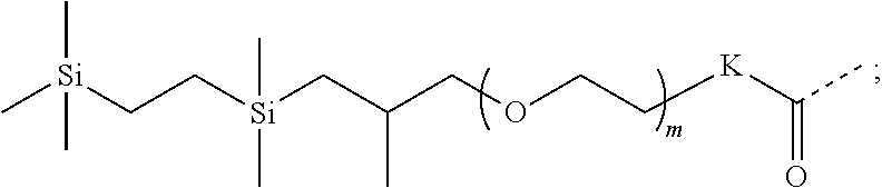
C[Si](CC[Si](CC(COCC[K]C(C)=O)C)(C)C)(C)C
